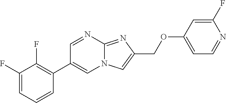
C1(F)=CC=CC(C2=CN3C(=NC(COC4=CC=NC(F)=C4)=C3)N=C2)=C1F
